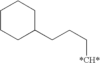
C1CCC(CCC[*CH*])CC1
